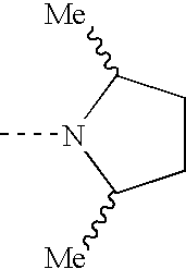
C1CC([Me])N(C)C1[Me]
